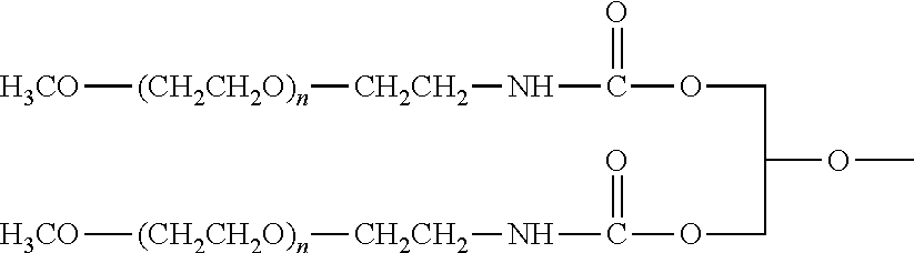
[H3CO][(CH2CH2O)n][CH2CH2]NC(OCC(OC)COC(N[CH2CH2][(CH2CH2O)n][H3CO])=O)=O
